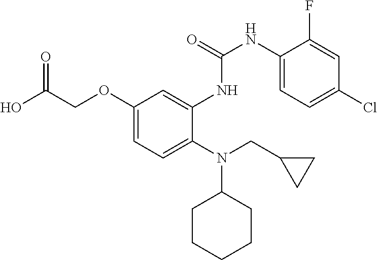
OC(COC1=CC=C(N(CC2CC2)C2CCCCC2)C(NC(=O)NC2=CC=C(Cl)C=C2F)=C1)=O
